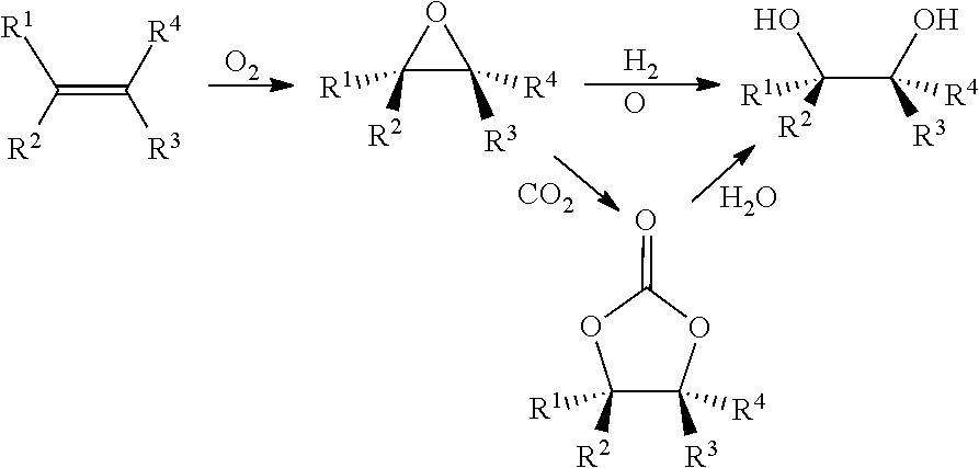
[CO2].[R1]C([R2])=C([R4])[R3].[O2].O1C([R2])([R1])C1([R3])[R4].O.OC([R2])(C(O)([R3])[R4])[R1].O1C([R1])([R2])C([R4])([R3])OC1=O.O
